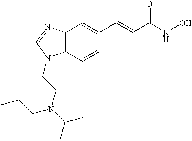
C12=C(C=CC(C=CC(NO)=O)=C1)N(CCN(CCC)C(C)C)C=N2
